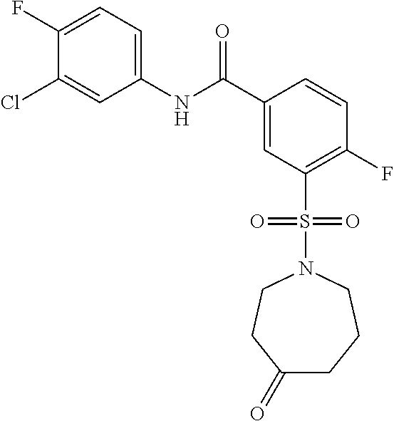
C1(F)=CC=C(NC(C2=CC(S(N3CCC(=O)CCC3)(=O)=O)=C(F)C=C2)=O)C=C1Cl
